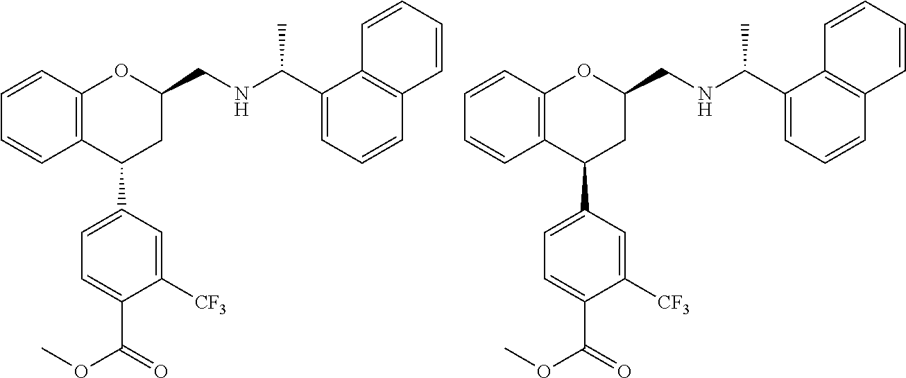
C12=C(C(C3=CC=C(C(=O)OC)C([CF3])=C3)CC(CNC(C)C3=CC=CC4=C3C=CC=C4)O1)C=CC=C2.C12=C(C(C3=CC=C(C(=O)OC)C([CF3])=C3)CC(CNC(C)C3=CC=CC4=C3C=CC=C4)O1)C=CC=C2
